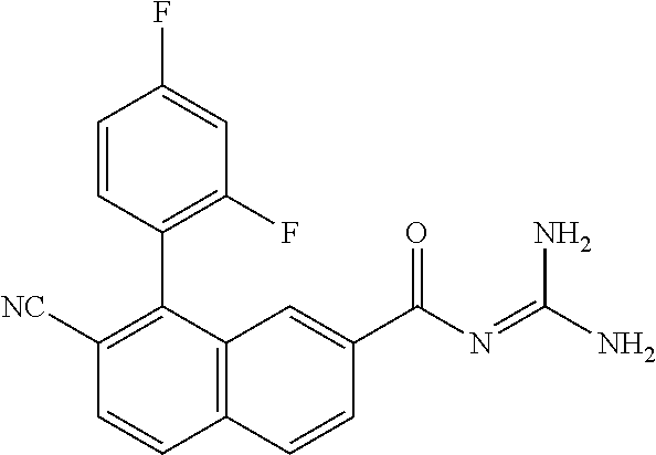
C1([NC])=C(C2=C(F)C=C(F)C=C2)C2=C(C=C1)C=CC(C(N=C(N)N)=O)=C2
